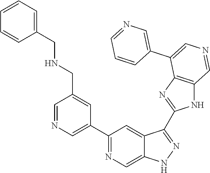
C1(C2=CN=CC(CNCC3=CC=CC=C3)=C2)=NC=C2C(=C1)C(C1=NC3=C(N1)C=NC=C3C1=CN=CC=C1)=NN2
